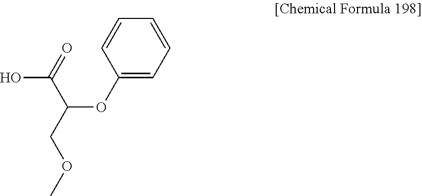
C1=CC=C(OC(C(O)=O)COC)C=C1
